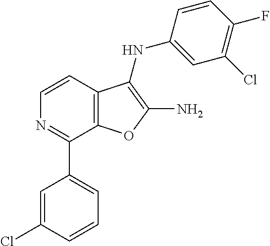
N1=C(C2=CC=CC(Cl)=C2)C2=C(C=C1)C(NC1=CC(Cl)=C(F)C=C1)=C(N)O2
